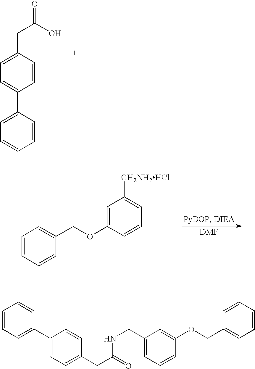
C1=C(CC(=O)O)C=CC(C2=CC=CC=C2)=C1.C1=CC=CC(COC2=CC([CH2NH2HCl])=CC=C2)=C1.C1=CC=C(C2=CC=C(CC(NCC3=CC=CC(OCC4=CC=CC=C4)=C3)=O)C=C2)C=C1
